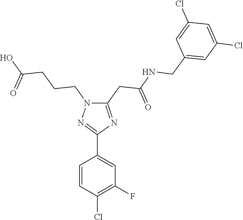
C1(C2=NN(CCCC(O)=O)C(CC(NCC3=CC(Cl)=CC(Cl)=C3)=O)=N2)=CC(F)=C(Cl)C=C1
